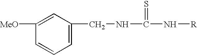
C1=CC=C(CNC(N[R])=S)C=C1[MeO]
